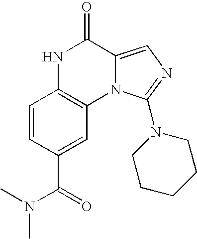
N1C2=C(N3C(=CN=C3N3CCCCC3)C1=O)C=C(C(N(C)C)=O)C=C2
